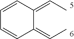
C1=CC(=CC)C(=CC)C=C1
